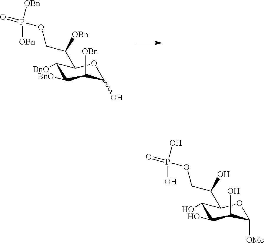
C1([OBn])C(O)OC(C([OBn])COP(=O)([OBn])[OBn])C([BnO])C1[BnO].C1(O)C(O)C(O)C([OMe])OC1C(O)COP(=O)(O)O
